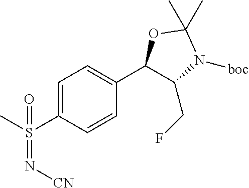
C1=C(S(C)(=N[CN])=O)C=CC(C2C(CF)N([boc])C(C)(C)O2)=C1
